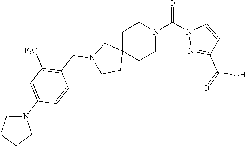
C12(CCN(C(=O)N3N=C(C(O)=O)C=C3)CC1)CN(CC1=C([F3C])C=C(N3CCCC3)C=C1)CC2
